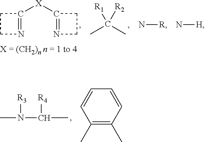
C1CN=C1[X]C1=NCC1.CC(C)([R2])[R1].N[R].N[H].N(C(C)[R4])(C)[R3].C1(C)=C(C)C=CC=C1
